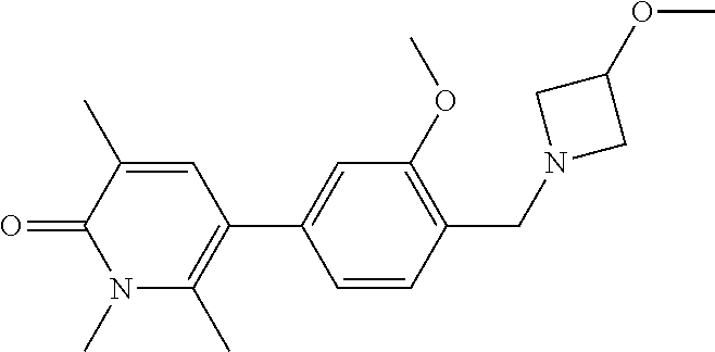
O=C1N(C)C(C)=C(C2=CC(OC)=C(CN3CC(OC)C3)C=C2)C=C1C
